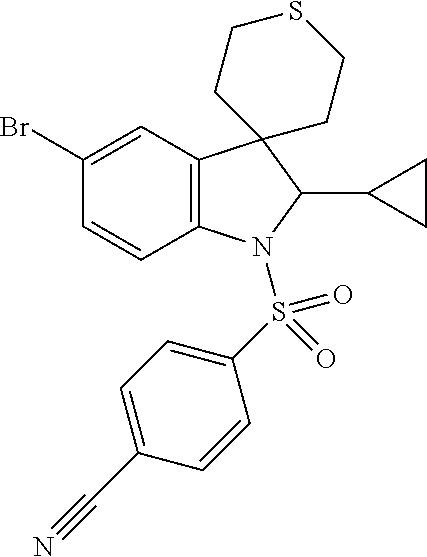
C12=C(C=C(Br)C=C1)C1(C(C3CC3)N2S(C2=CC=C(C#N)C=C2)(=O)=O)CCSCC1
